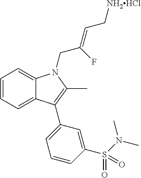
C1=CC=C2C(=C1)N(CC(=CC[NH2HCl])F)C(C)=C2C1=CC=CC(S(N(C)C)(=O)=O)=C1
